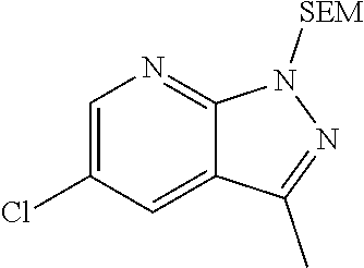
C1=C(Cl)C=C2C(=N1)N([SEM])N=C2C
